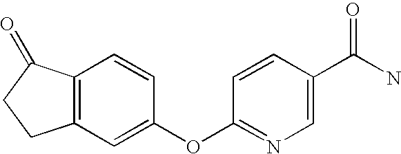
C12=C(C=C(OC3=NC=C(C(N)=O)C=C3)C=C1)CCC2=O
